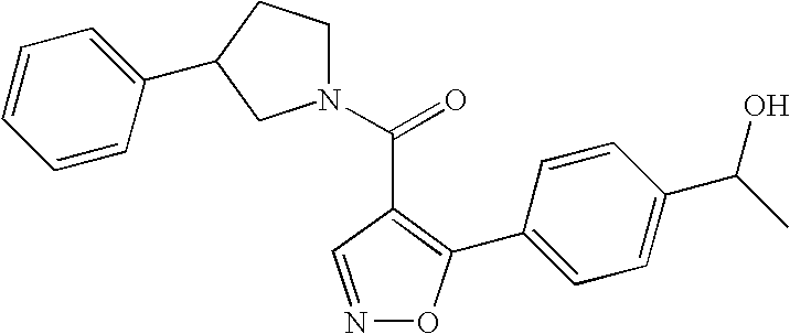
N1=CC(C(=O)N2CCC(C3=CC=CC=C3)C2)=C(C2=CC=C(C(O)C)C=C2)O1
